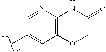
C1=NC2=C(C=C1C)OCC(=O)N2
